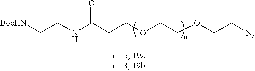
C(CC(=O)NCC[BocHN])OCCOCC[N3]
